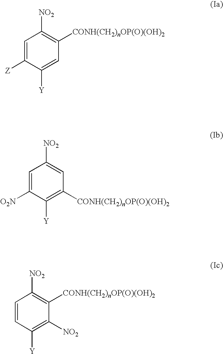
C1=C([Z])C([Y])=CC([CONH(CH2)nOP(O)(OH)2])=C1[NO2].C1=C([O2N])C([Y])=C([CONH(CH2)nOP(O)(OH)2])C=C1[NO2].C1=CC([Y])=C([NO2])C([CONH(CH2)nOP(O)(OH)2])=C1[NO2]
